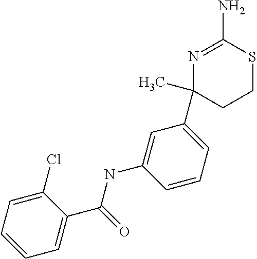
C1(Cl)=CC=CC=C1C(=O)NC1=CC(C2(C)N=C(N)SCC2)=CC=C1
